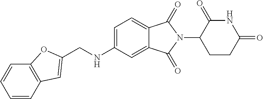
C(NC1=CC=C2C(=C1)C(=O)N(C1CCC(=O)NC1=O)C2=O)C1=CC2=C(C=CC=C2)O1
